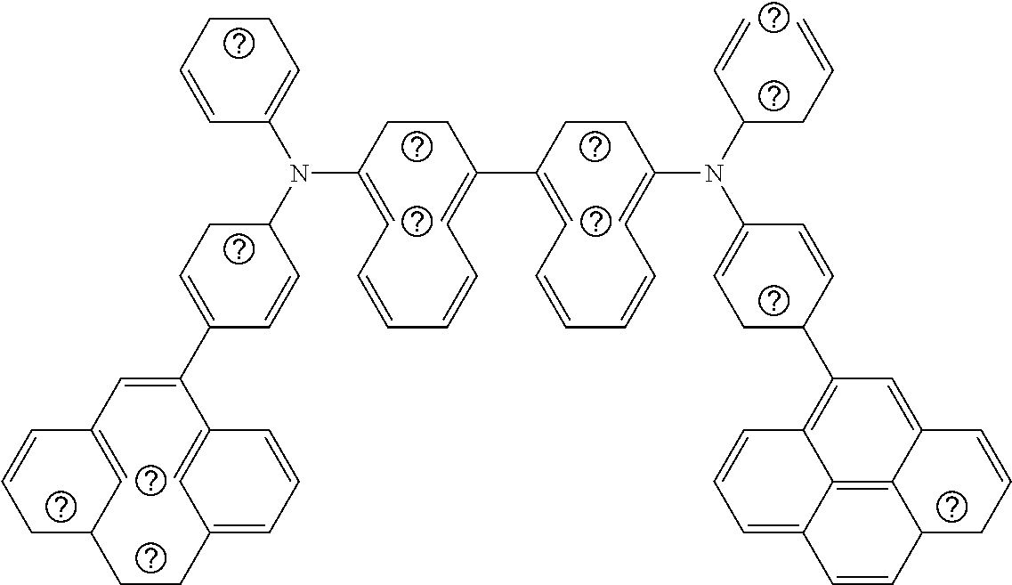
C1CC=CC(N(C2CC=C(C3=CC4=CC(CCC5=CC=CC3=C5)CC=C4)C=C2)C2=CC=CC=CC=C(C3=CC=CC=CC=C(N(C(CC=C)C=C)C4=CCC(C5=C6C7=C8C(=C5)C=CCC8C=CC7=CC=C6)C=C4)CC3)CC2)=C1
